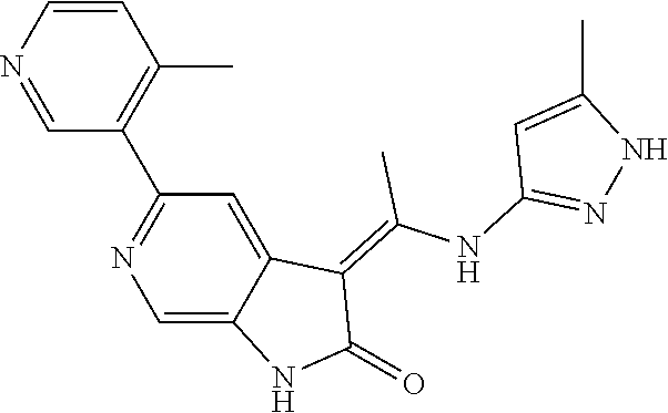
C1=CN=CC(C2=NC=C3C(=C2)C(=C(NC2=NNC(C)=C2)C)C(=O)N3)=C1C
